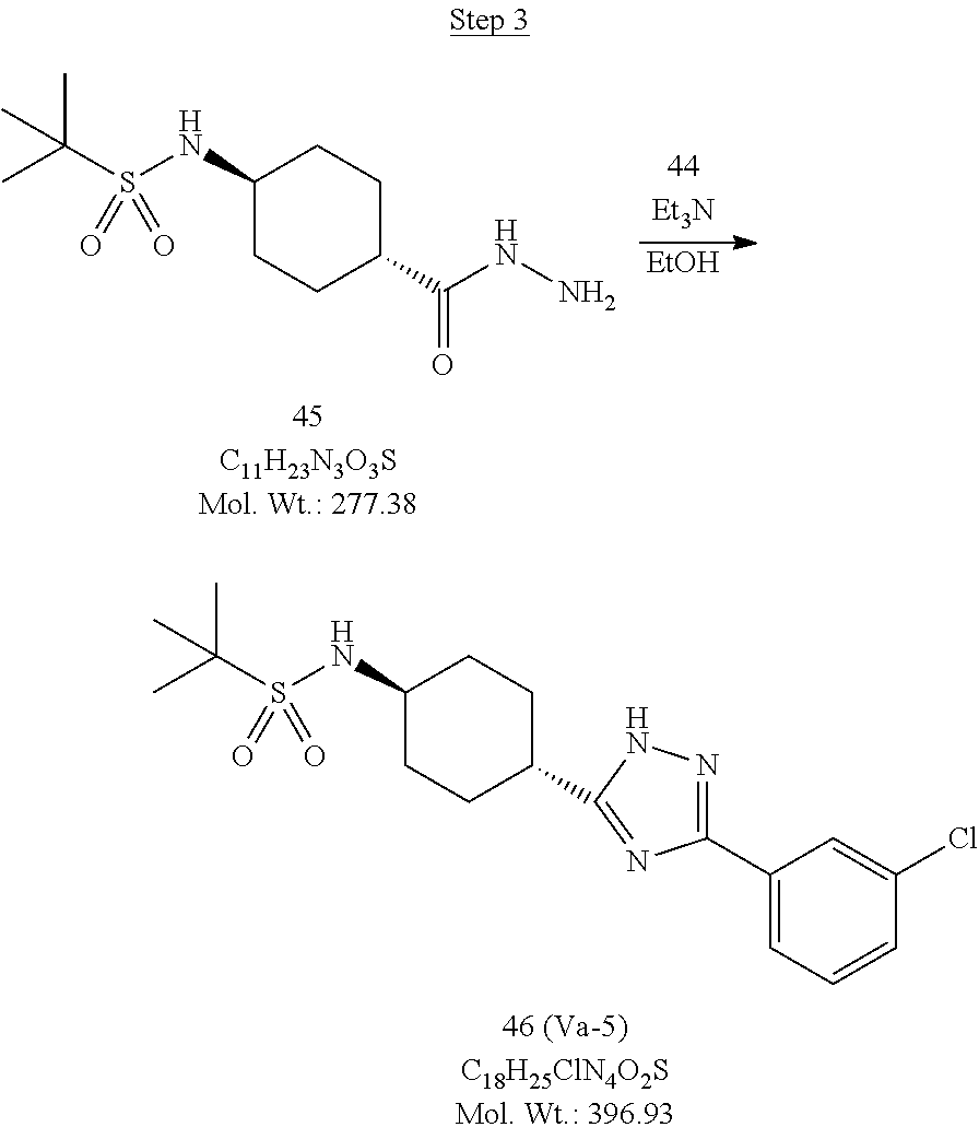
CC(S(NC1CCC(C(NN)=O)CC1)(=O)=O)(C)C.[EtOH].CC(S(NC1CCC(C2=NC(C3=CC=CC(Cl)=C3)=NN2)CC1)(=O)=O)(C)C
